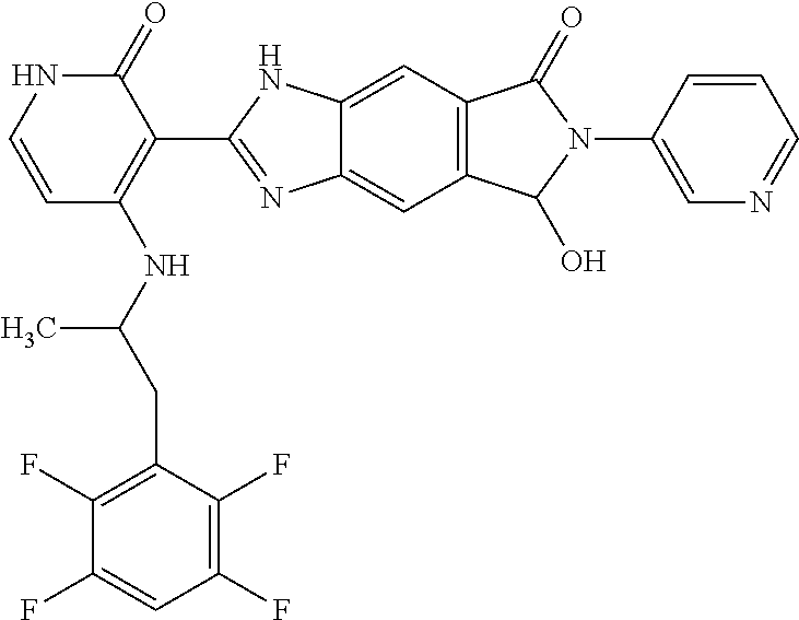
C(C(NC1=C(C2=NC3=CC4=C(C=C3N2)C(=O)N(C2=CN=CC=C2)C4O)C(=O)NC=C1)C)C1=C(F)C(F)=CC(F)=C1F
